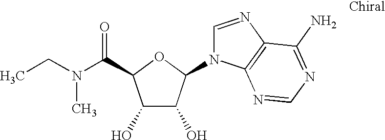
C1(O)C(O)C(N2C=NC3=C2N=CN=C3N)OC1C(N(CC)C)=O
